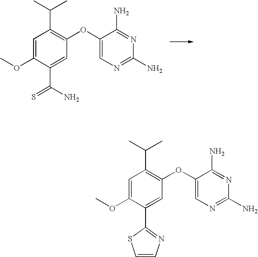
C1=C(OC)C(C(N)=S)=CC(OC2=CN=C(N)N=C2N)=C1C(C)C.C1=C(OC)C(C2=NC=CS2)=CC(OC2=CN=C(N)N=C2N)=C1C(C)C
